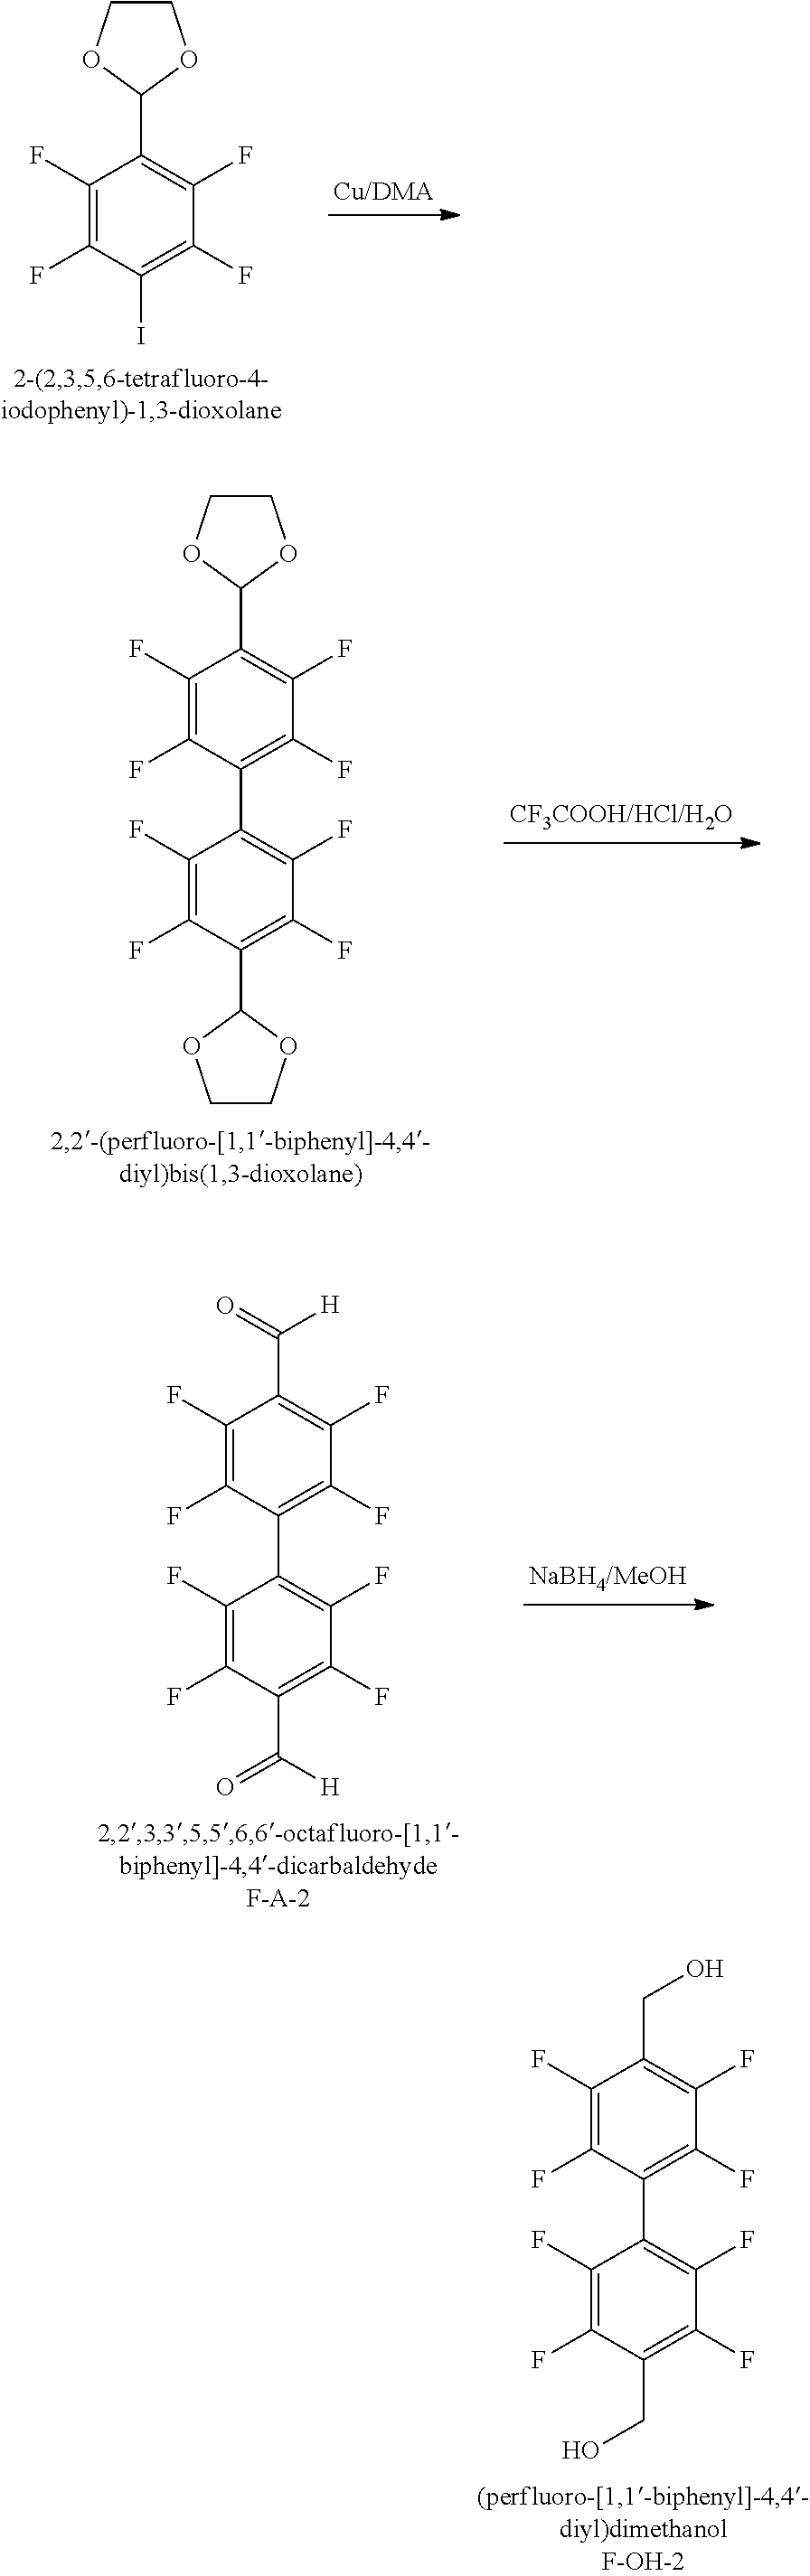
C1(I)=C(F)C(F)=C(C2OCCO2)C(F)=C1F.C1(C2=C(F)C(F)=C(C3OCCO3)C(F)=C2F)=C(F)C(F)=C(C2OCCO2)C(F)=C1F.C1(C2=C(F)C(F)=C(C(=O)[H])C(F)=C2F)=C(F)C(F)=C(C(=O)[H])C(F)=C1F.C1(C2=C(F)C(F)=C(CO)C(F)=C2F)=C(F)C(F)=C(CO)C(F)=C1F
